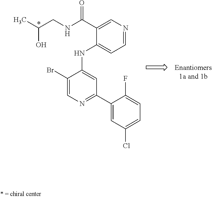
C1(Br)=CN=C(C2=CC(Cl)=CC=C2F)C=C1NC1=CC=NC=C1C(NCC(C)O)=O
